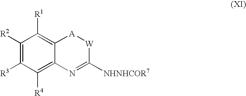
C1([R2])=C([R3])C([R4])=C2C(=C1[R1])[A][W]C([NHNHCOR7])=N2
